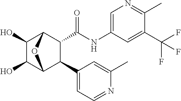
C1(O)C(O)C2C(C3=CC=NC(C)=C3)C(C(NC3=CN=C(C)C(C(F)(F)F)=C3)=O)C1O2
